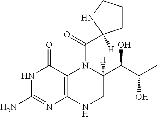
N1C(N)=NC2=C(C1=O)N(C(=O)C1([H])CCCN1)C(C(O)C(C)O)([H])CN2
